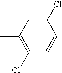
C1(Cl)=C(C)C=C(Cl)C=C1
